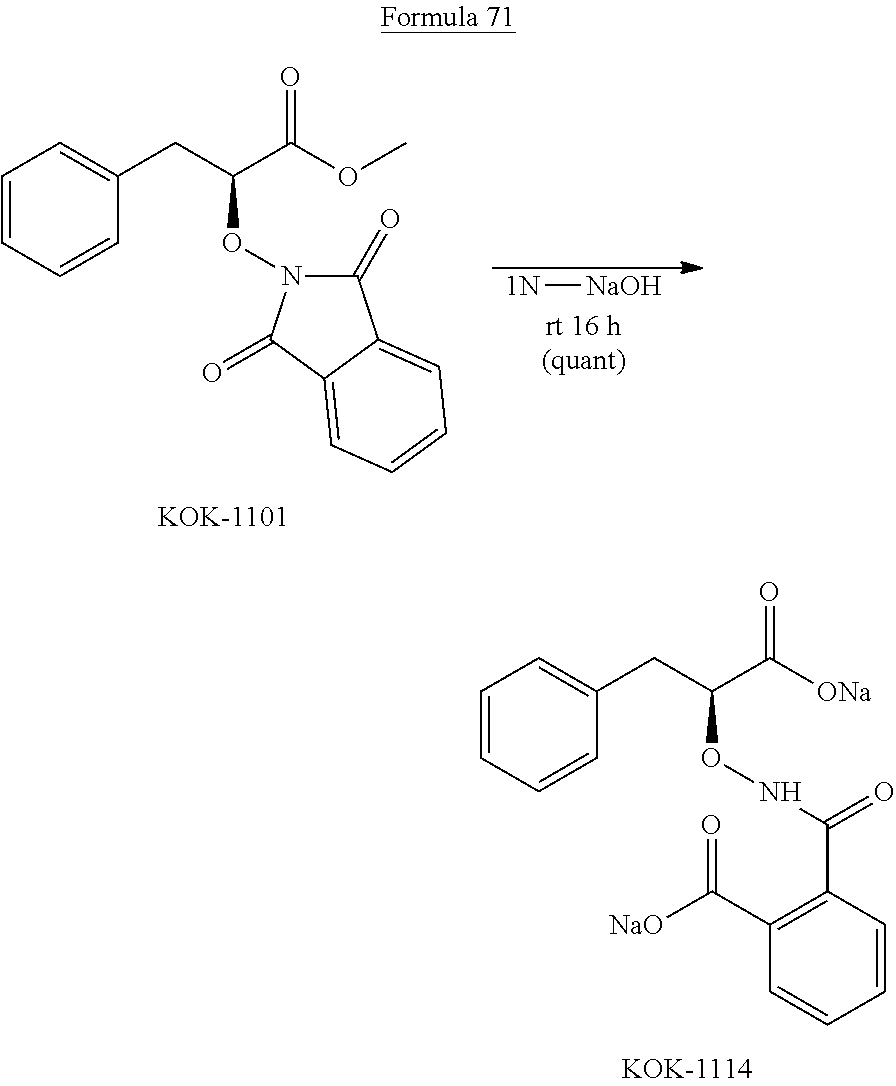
C1=CC=CC(CC(C([ONa])=O)ONC(=O)C2=C(C([NaO])=O)C=CC=C2)=C1.C1=CC=CC(CC(C(OC)=O)ON2C(=O)C3=CC=CC=C3C2=O)=C1.[1N][NaOH]
